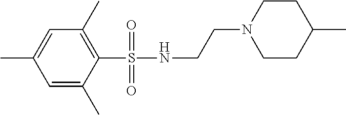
C(CN1CCC(C)CC1)NS(C1=C(C)C=C(C)C=C1C)(=O)=O
